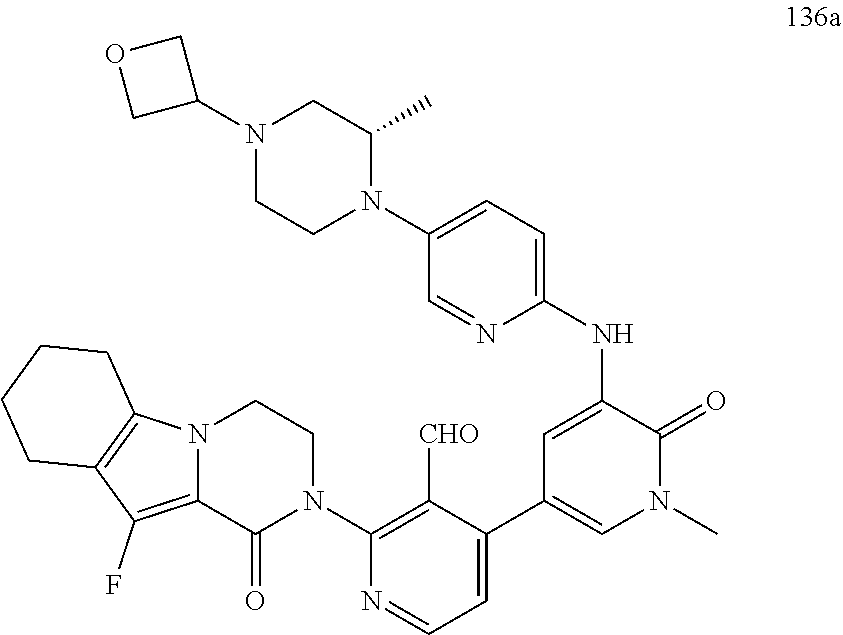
C1(NC2=CC(C3=CC=NC(N4CCN5C(=C(F)C6=C5CCCC6)C4=O)=C3[CHO])=CN(C)C2=O)=CC=C(N2C(C)CN(C3COC3)CC2)C=N1
